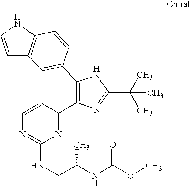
C1(C2=CC3=C(C=C2)NC=C3)=C(C2=NC(NCC(NC(OC)=O)C)=NC=C2)N=C(C(C)(C)C)N1
